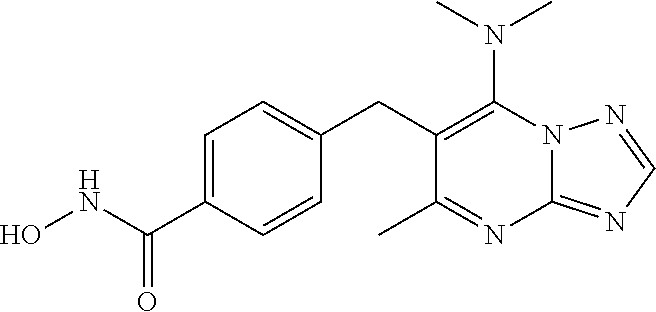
N12C(=NC=N1)N=C(C)C(CC1=CC=C(C(NO)=O)C=C1)=C2N(C)C
